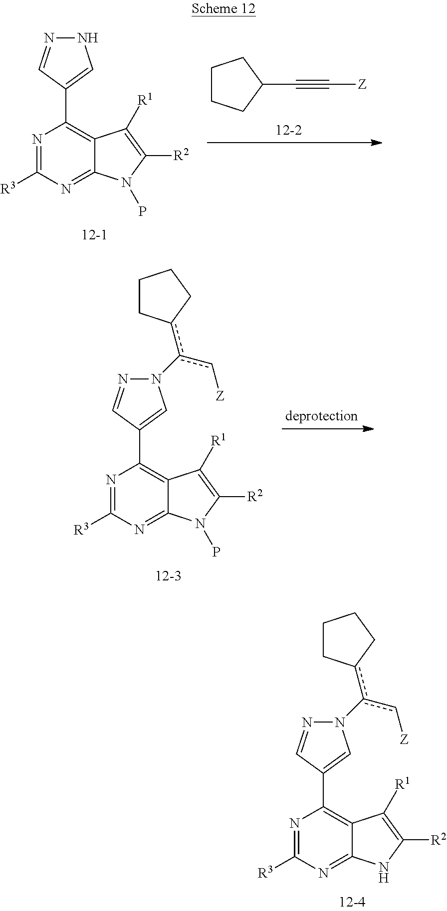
N1=C([R3])N=C2C(=C1C1=CN(c(c[Z])c3CCCC3)N=C1)C([R1])=C([R2])N2.N1=C([R3])N=C2C(=C1C1=CNN=C1)C([R1])=C([R2])N2P.C1CCC(C#C[Z])C1.N1=C([R3])N=C2C(=C1C1=CN(c(c[Z])c3CCCC3)N=C1)C([R1])=C([R2])N2P
